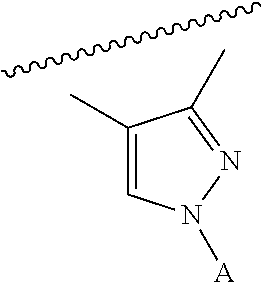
C1(C)=CN([A])N=C1C
